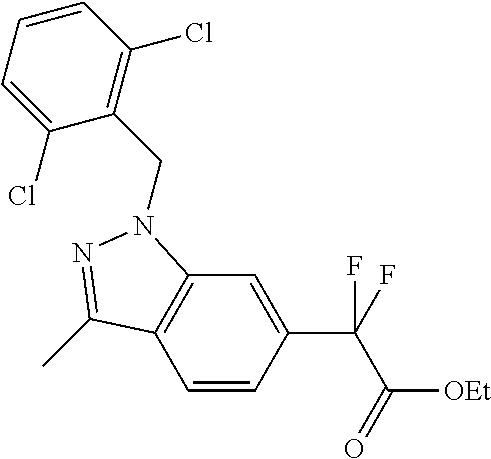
C1=CC(C(C([OEt])=O)(F)F)=CC2=C1C(C)=NN2CC1=C(Cl)C=CC=C1Cl
